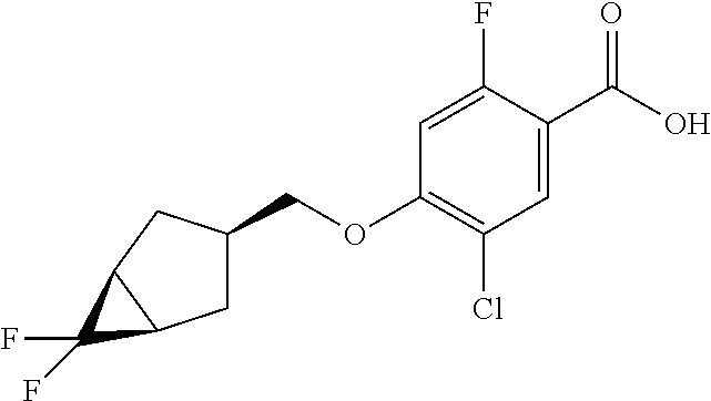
O(C1=C(Cl)C=C(C(O)=O)C(F)=C1)CC1CC2C(C1)C2(F)F
